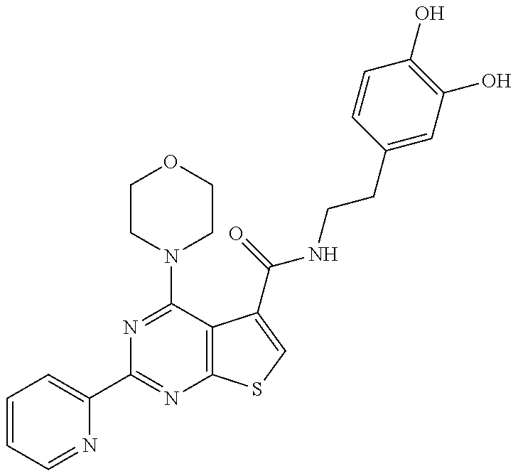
C1=CC=NC(C2=NC3=C(C(N4CCOCC4)=N2)C(C(NCCC2=CC(O)=C(O)C=C2)=O)=CS3)=C1
